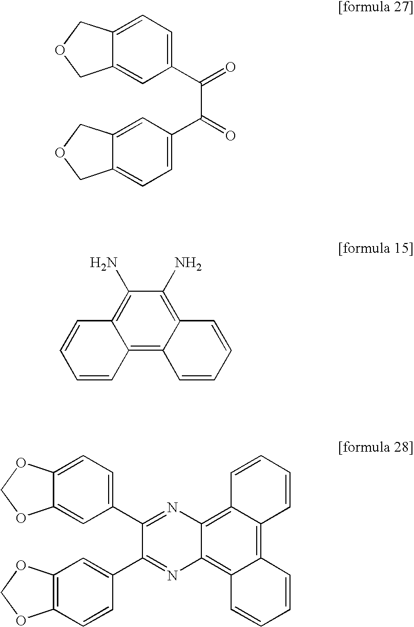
C1(C(C(C2=CC=C3C(=C2)COC3)=O)=O)=CC=C2C(=C1)COC2.C12=C3C(=C(N)C(N)=C1C=CC=C2)C=CC=C3.C12=C3C(=C4C(=C1C=CC=C2)N=C(C1=CC2=C(C=C1)OCO2)C(C1=CC=C2C(=C1)OCO2)=N4)C=CC=C3
